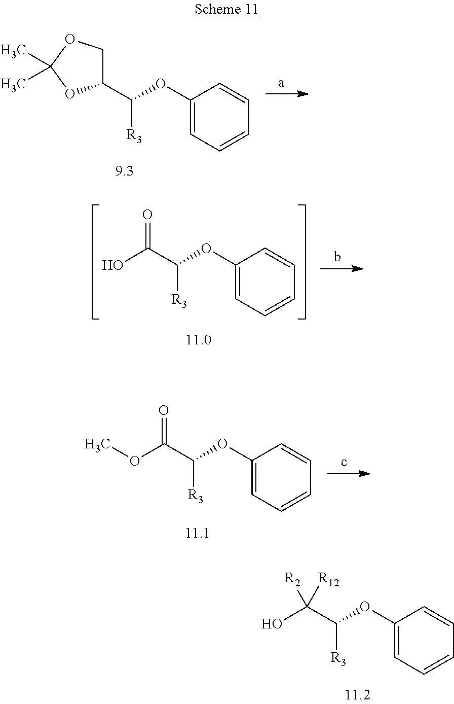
C1(OC([R3])C(O)([R2])[R12])=CC=CC=C1.C1(OC(C2COC(C)(C)O2)[R3])=CC=CC=C1.C1(OC([R3])C(O)=O)=CC=CC=C1.C1(OC([R3])C(OC)=O)=CC=CC=C1
